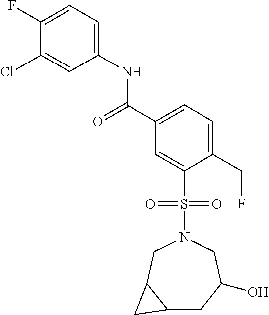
C1(F)=CC=C(NC(C2=CC=C(CF)C(S(N3CC4C(CC(O)C3)C4)(=O)=O)=C2)=O)C=C1Cl
